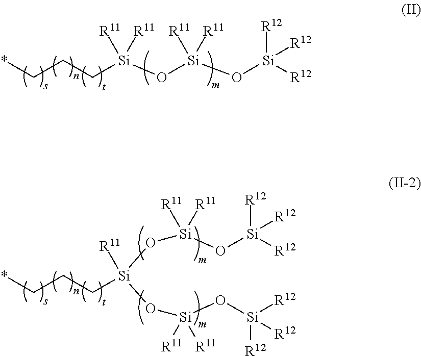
*CCC[Si](O[Si](O[Si]([R12])([R12])[R12])([R11])[R11])([R11])[R11].*CCC[Si]([R11])(O[Si](O[Si]([R12])([R12])[R12])([R11])[R11])O[Si](O[Si]([R12])([R12])[R12])([R11])[R11]
